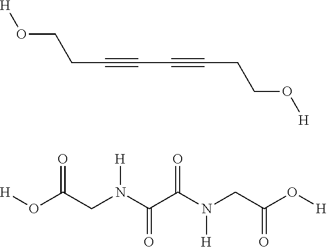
[H]OCCC#CC#CCCO[H].[H]OC(CN(C(C(N(CC(O[H])=O)[H])=O)=O)[H])=O
